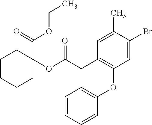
C1CCCC(C(=O)OCC)(OC(CC2=C(OC3=CC=CC=C3)C=C(Br)C(C)=C2)=O)C1
